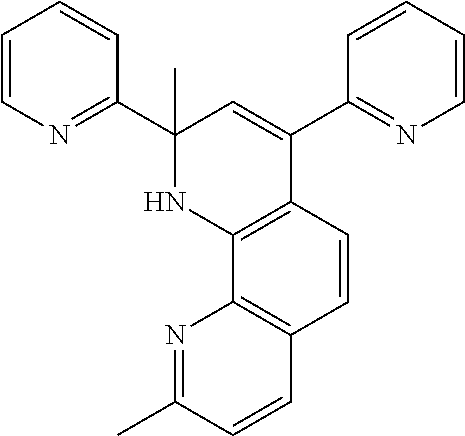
C1=CN=C(C2(C)NC3=C(C(C4=NC=CC=C4)=C2)C=CC2=C3N=C(C)C=C2)C=C1
